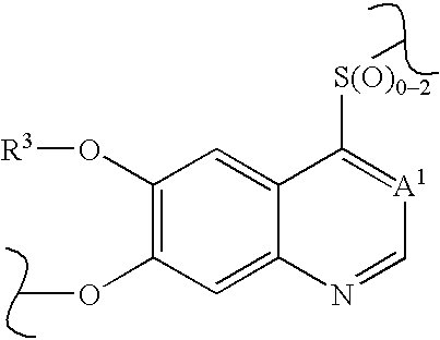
C1(O[R3])=C(OC)C=C2C(=C1)C([S(O)02]C)=[A1]C=N2
